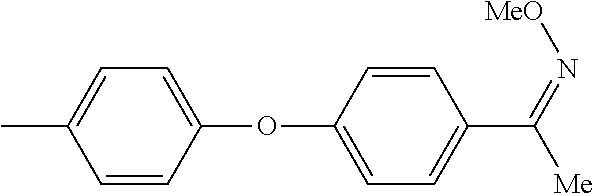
C1=C(C)C=CC(OC2=CC=C(C(=N[MeO])[Me])C=C2)=C1
